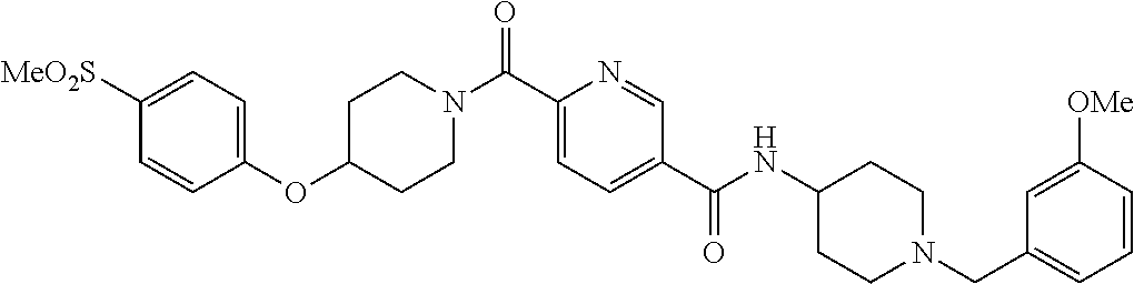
C1=CC(OC2CCN(C(C3=CC=C(C(NC4CCN(CC5=CC=CC([OMe])=C5)CC4)=O)C=N3)=O)CC2)=CC=C1[MeO2S]
